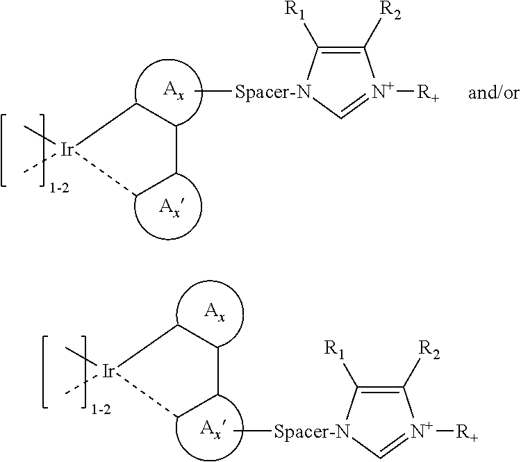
C1CC[Ir](C)(C)C1.C1([R2])=C([R1])[Spacer-N](C)C=[N+]1[R+].C1CC[Ir](C)(C)C1.C1([R2])=C([R1])[Spacer-N](C)C=[N+]1[R+]
